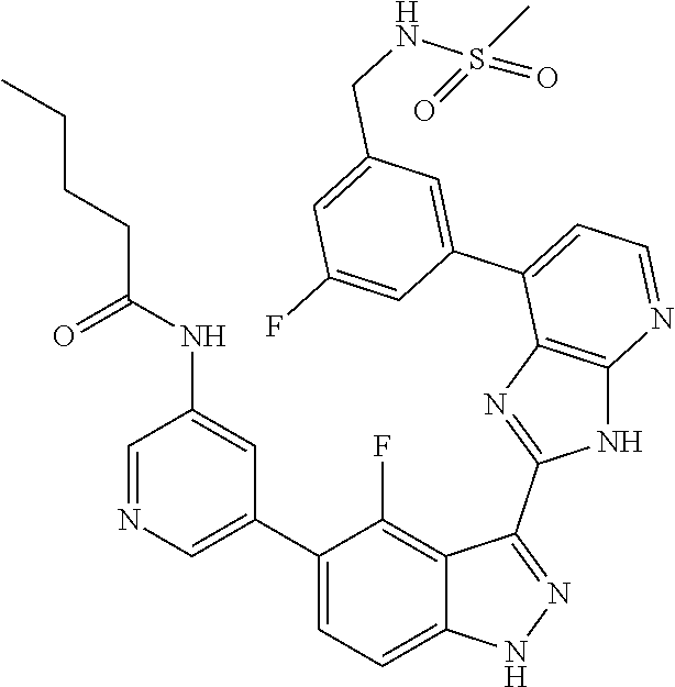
C1=NC=C(C2=CC=C3C(=C2F)C(C2=NC4=C(N2)N=CC=C4C2=CC(CNS(=O)(C)=O)=CC(F)=C2)=NN3)C=C1NC(CCCC)=O
